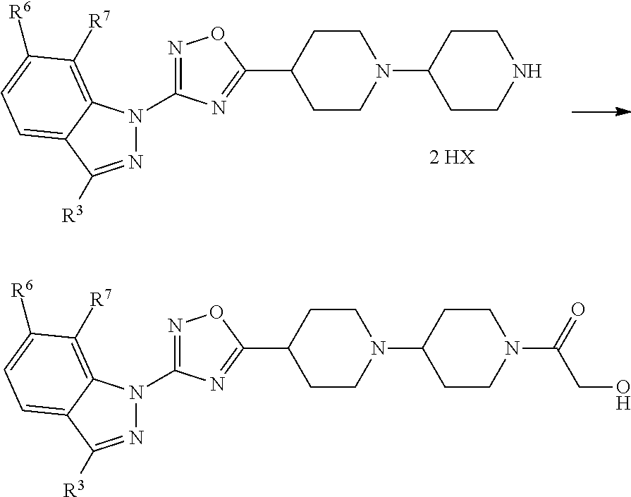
N1=C([R3])C2=CC=C([R6])C([R7])=C2N1C1=NOC(C2CCN(C3CCN(C(=O)CO)CC3)CC2)=N1.[2 HX].N1=C([R3])C2=CC=C([R6])C([R7])=C2N1C1=NOC(C2CCN(C3CCNCC3)CC2)=N1
